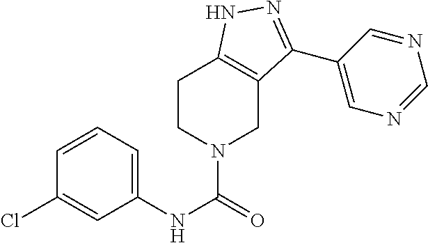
C1CN(C(=O)NC2=CC=CC(Cl)=C2)CC2=C1NN=C2C1=CN=CN=C1
